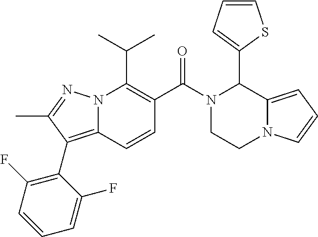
CC(C)C1=C(C(N2C(C3=CC=CS3)C3=CC=CN3CC2)=O)C=CC2=C(C3=C(F)C=CC=C3F)C(C)=NN12
